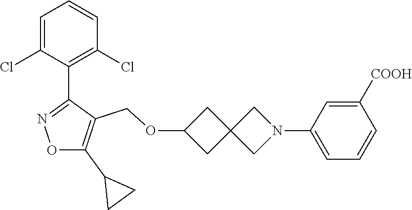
C1=C(Cl)C(C2=NOC(C3CC3)=C2COC2CC3(C2)CN(C2=CC=CC([COOH])=C2)C3)=C(Cl)C=C1
